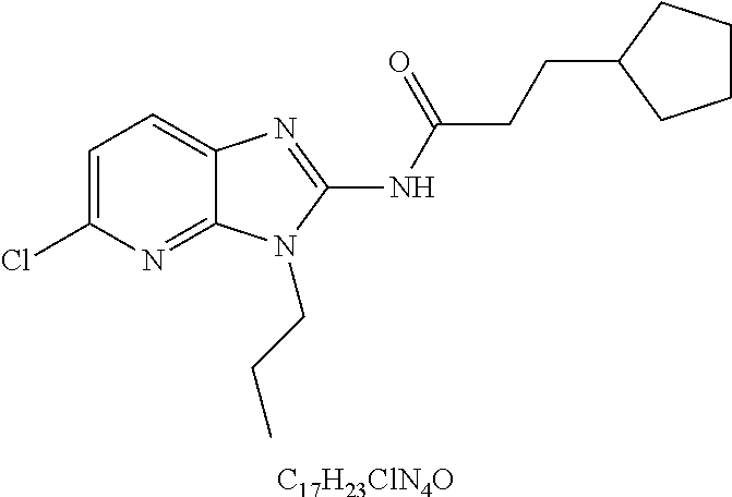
[C17H23ClN4O].C1=C(Cl)N=C2C(=C1)N=C(NC(CCC1CCCC1)=O)N2CCC
